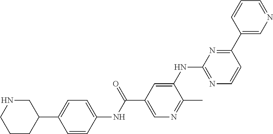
C1(C2=CC=C(NC(C3=CN=C(C)C(NC4=NC=CC(C5=CN=CC=C5)=N4)=C3)=O)C=C2)CNCCC1
